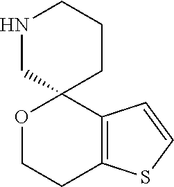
O1CCC2=C(C13CCCNC3)C=CS2
